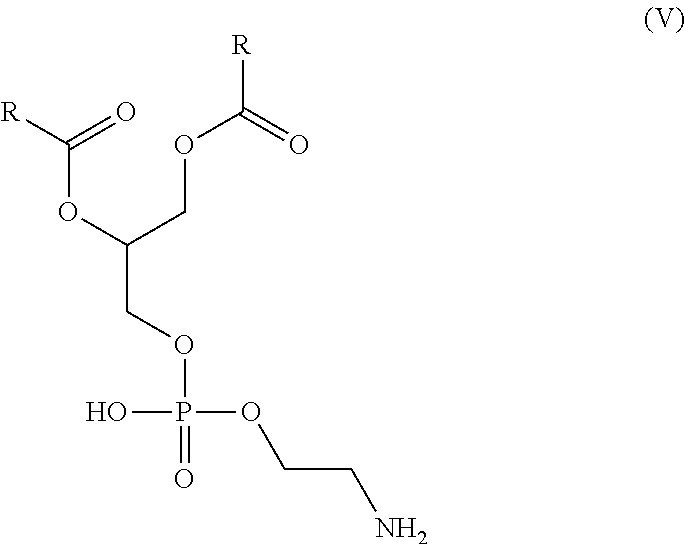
C(OC(COP(=O)(O)OCCN)COC([R])=O)([R])=O
